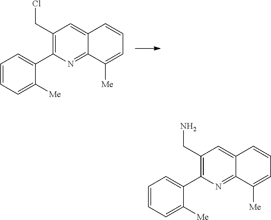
C1(CCl)=C(C2=CC=CC=C2[Me])N=C2C(=C1)C=CC=C2[Me].C1(CN)=C(C2=CC=CC=C2[Me])N=C2C(=C1)C=CC=C2[Me]
